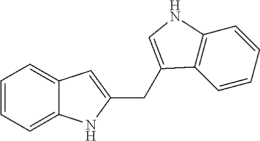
C1=CC=C2C(=C1)C=C(CC1=CNC3=C1C=CC=C3)N2
